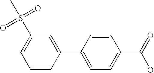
C1=CC(C2=CC=C(C(=O)O)C=C2)=CC(S(C)(=O)=O)=C1
